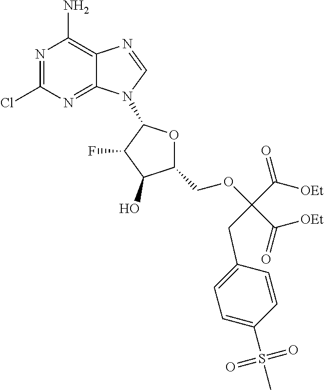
N1=C(Cl)N=C2C(=C1N)N=CN2C1OC(COC(C([OEt])=O)(CC2=CC=C(S(=O)(=O)C)C=C2)C([OEt])=O)C(O)C1F
